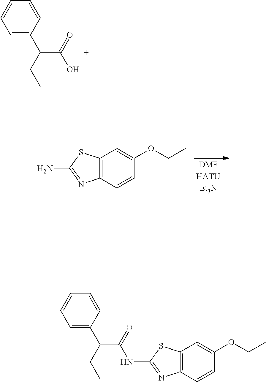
C1=C(C(C(O)=O)CC)C=CC=C1.C12=C(SC(N)=N1)C=C(OCC)C=C2.C1=C(C(C(=O)NC2=NC3=C(S2)C=C(OCC)C=C3)CC)C=CC=C1
